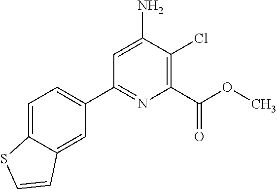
C1(C2=CC=C3C(=C2)C=CS3)=NC(C(=O)OC)=C(Cl)C(N)=C1
